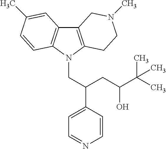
C12=C(N(CC(C3=CC=NC=C3)CC(C(C)(C)C)O)C3=C1C=C(C)C=C3)CCN(C)C2
